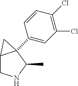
C1(Cl)=C(Cl)C=CC(C23C(CNC2C)C3)=C1
